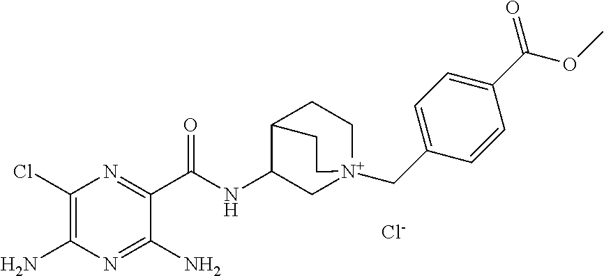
C1(Cl)=C(N)N=C(N)C(C(NC2C[N+]3(CC4=CC=C(C(OC)=O)C=C4)CCC2CC3)=O)=N1.[Cl-]
